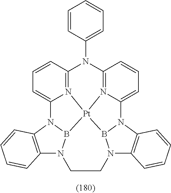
C1=CC2=N3C(=C1)N1C4=C(N5B1[Pt]31N3=C(N2C2=CC=CC=C2)C=CC=C3N2B1N(C1=C2C=CC=C1)CC5)C=CC=C4
